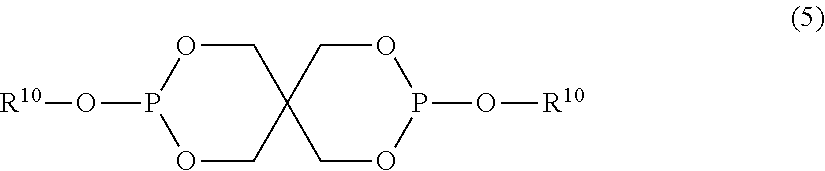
C1OP(O[R10])OCC12COP(O[R10])OC2
